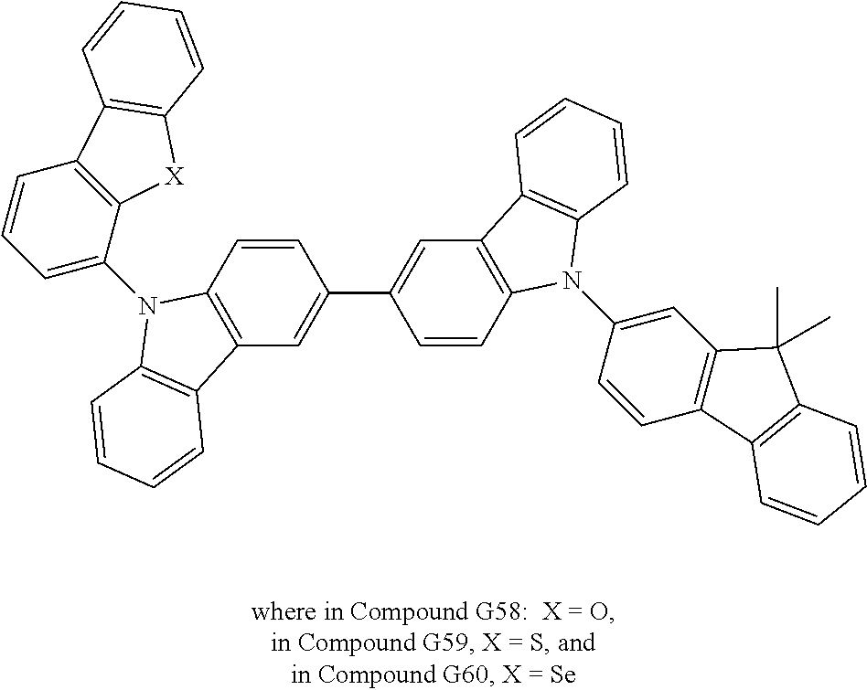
C12=C(C=CC(C3=CC4=C(C=C3)N(C3=CC5=C(C=C3)C3=C(C5(C)C)C=CC=C3)C3=C4C=CC=C3)=C1)N(C1=CC=CC3=C1[X]C1=C3C=CC=C1)C1=C2C=CC=C1
